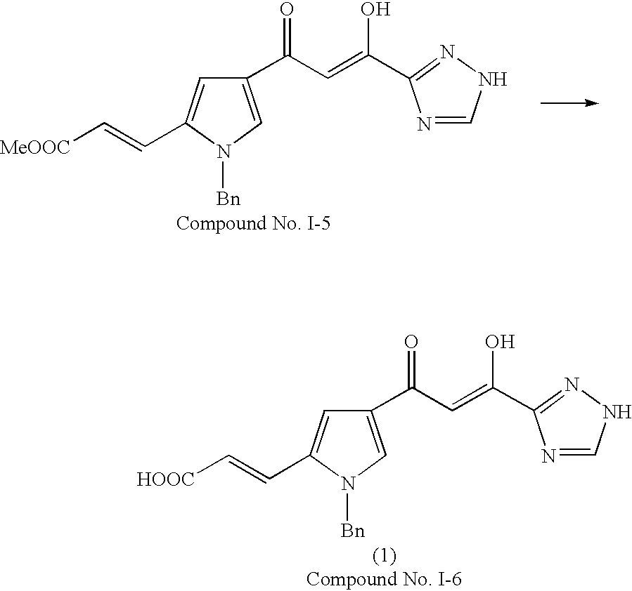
C1(C(C=C(O)C2=NNC=N2)=O)=CN([Bn])C(C=C[MeOOC])=C1.C1(C(C=C(O)C2=NNC=N2)=O)=CN([Bn])C(C=C[HOOC])=C1
